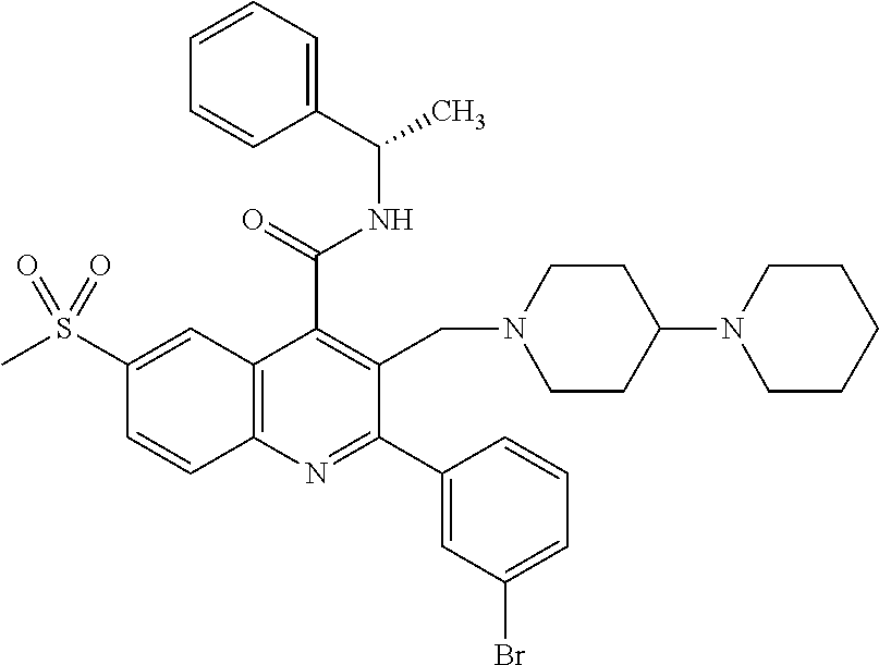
C1(C(=O)NC(C)C2=CC=CC=C2)=C(CN2CCC(N3CCCCC3)CC2)C(C2=CC(Br)=CC=C2)=NC2=C1C=C(S(C)(=O)=O)C=C2
